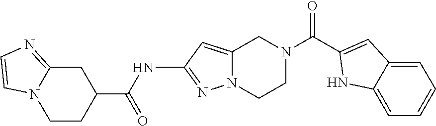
C12=NC=CN1CCC(C(NC1=NN3C(=C1)CN(C(=O)C1=CC4=CC=CC=C4N1)CC3)=O)C2
